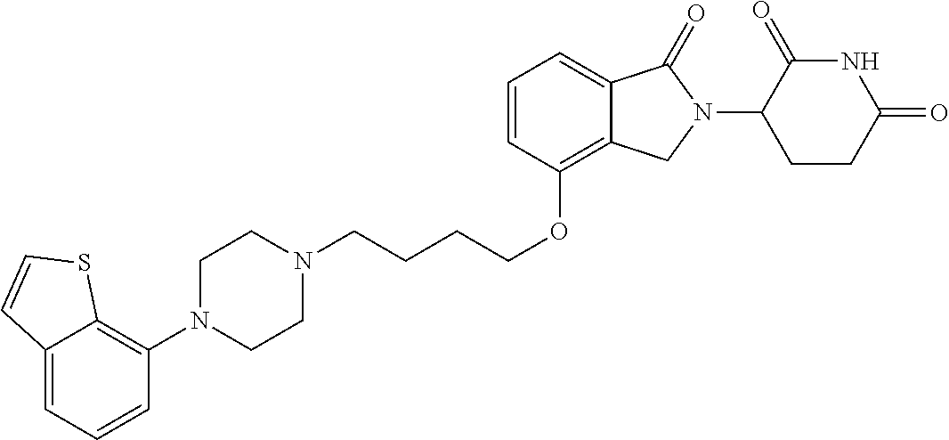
C(CCCOC1=C2C(=CC=C1)C(=O)N(C1C(=O)NC(=O)CC1)C2)N1CCN(C2=C3C(=CC=C2)C=CS3)CC1
